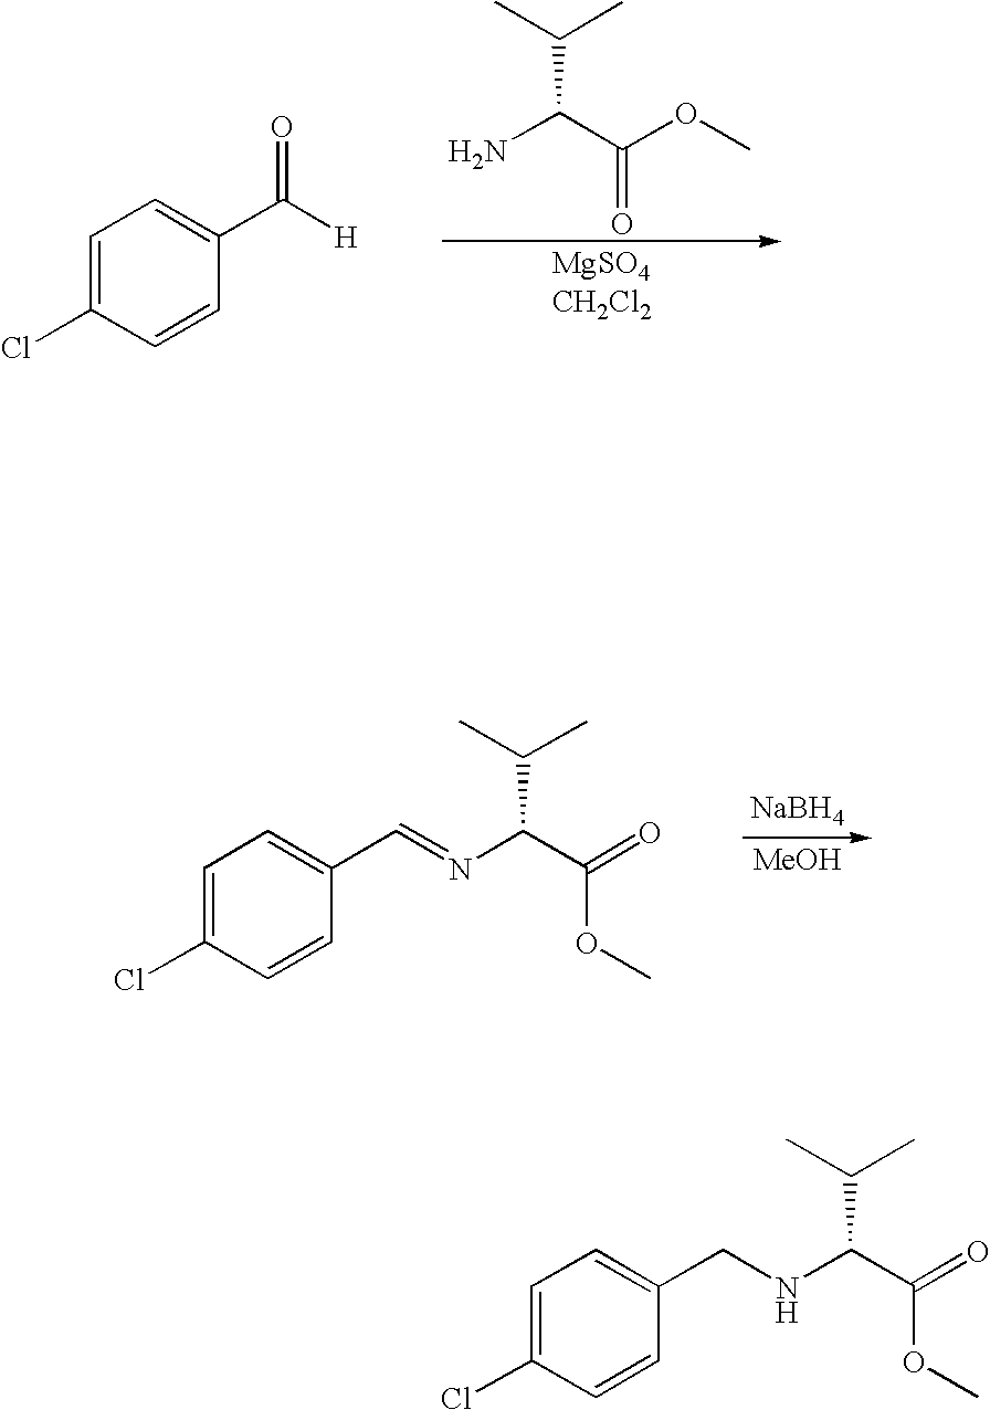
NC(C(OC)=O)C(C)C.C1=C(Cl)C=CC(C([H])=O)=C1.[NaBH4].[MeOH].C1=C(Cl)C=CC(C=NC(C(=O)OC)C(C)C)=C1.C1=C(Cl)C=CC(CNC(C(=O)OC)C(C)C)=C1
